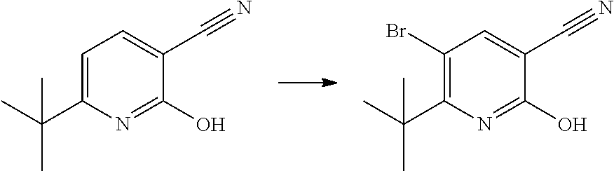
C1=C(C(C)(C)C)N=C(O)C(C#N)=C1.C1(Br)=C(C(C)(C)C)N=C(O)C(C#N)=C1
